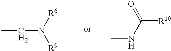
CNC(=O)[R10].CCN([R6])[R9]
